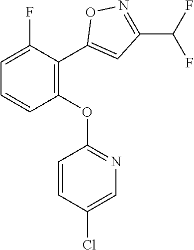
C1(OC2=NC=C(Cl)C=C2)=C(C2=CC(C(F)F)=NO2)C(F)=CC=C1
